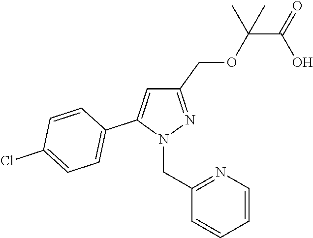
C1(COC(C(=O)O)(C)C)=NN(CC2=NC=CC=C2)C(C2=CC=C(Cl)C=C2)=C1
